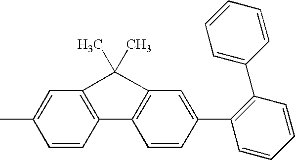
C1=C(C)C=CC2=C1C(C)(C)C1=C2C=CC(C2=C(C3=CC=CC=C3)C=CC=C2)=C1
